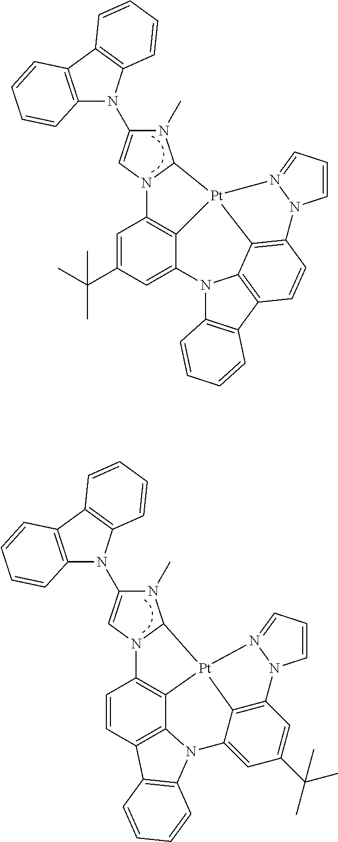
C1=C(C(C)(C)C)C=C2C3=C1N1C(N(C)C(N4C5=C(C6=C4C=CC=C6)C=CC=C5)=C1)[Pt]31C3=C(C=CC4=C3N2C2=C4C=CC=C2)N2C=CC=N21.C1=CC2=C3C4=C1N1C(N(C)C(N5C6=C(C7=C5C=CC=C7)C=CC=C6)=C1)[Pt]41C4=C(C=C(C(C)(C)C)C=C4N3C3=C2C=CC=C3)N2C=CC=N21
